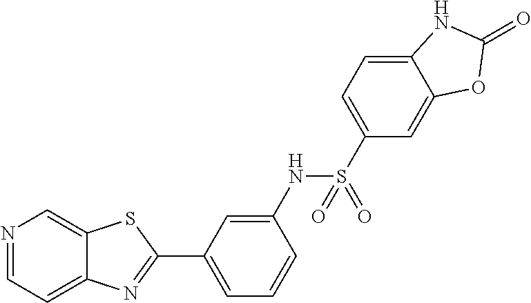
N1=CC=C2C(=C1)SC(C1=CC=CC(NS(=O)(=O)C3=CC=C4C(=C3)OC(=O)N4)=C1)=N2
